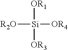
[R2O][Si]([OR1])([OR4])[OR3]
